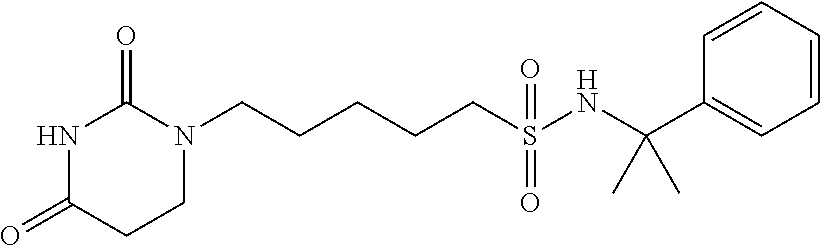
C(CCCS(NC(C1=CC=CC=C1)(C)C)(=O)=O)CN1C(=O)NC(=O)CC1
